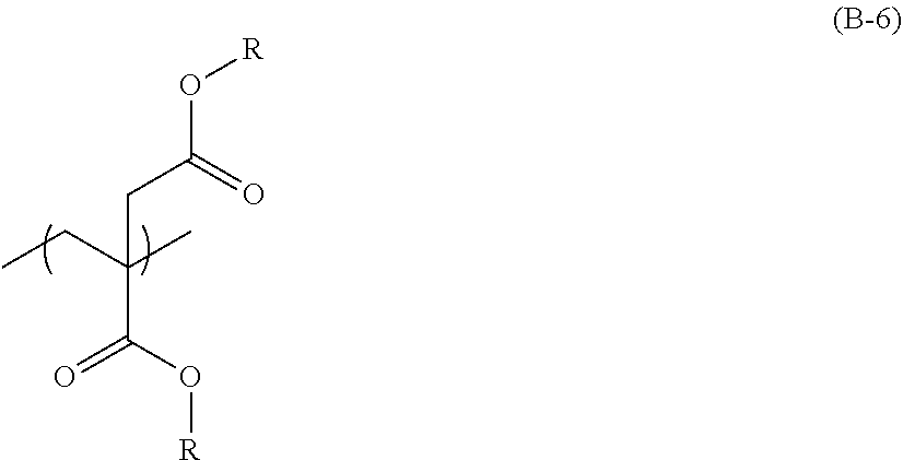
C(C)C(C)(C(O[R])=O)CC(O[R])=O
